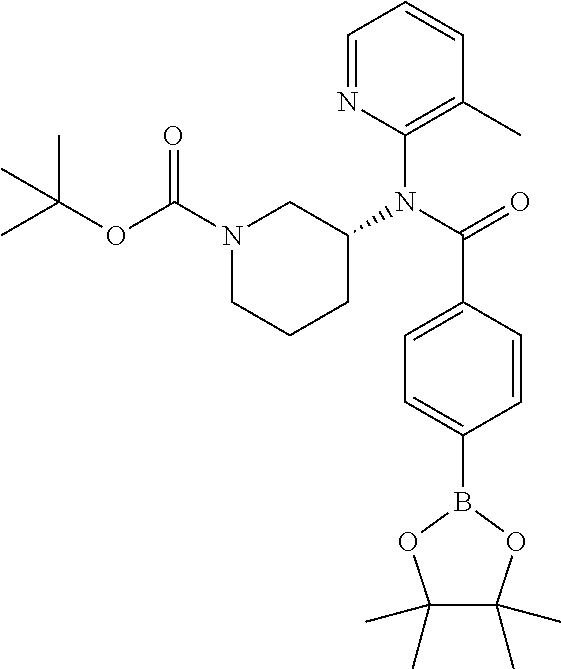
C1=NC(N(C(=O)C2=CC=C(B3OC(C)(C)C(C)(C)O3)C=C2)C2CN(C(OC(C)(C)C)=O)CCC2)=C(C)C=C1
